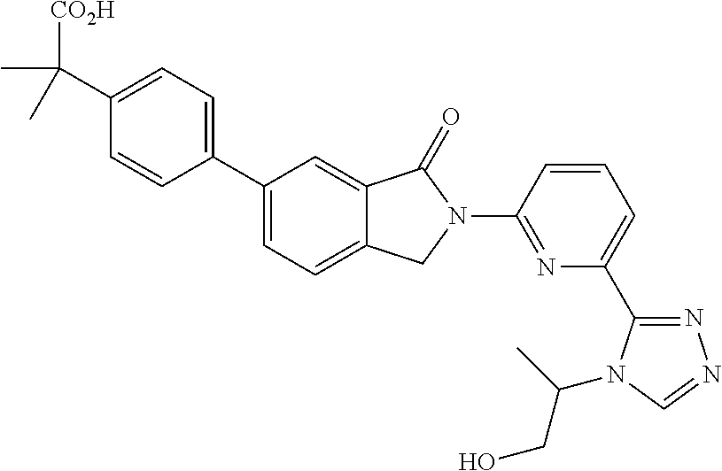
C1(C2=CC=C3C(=C2)C(=O)N(C2=NC(C4=NN=CN4C(CO)C)=CC=C2)C3)=CC=C(C([CO2H])(C)C)C=C1
